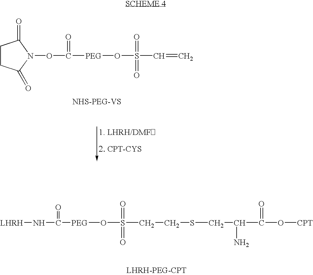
C1CC(=O)N(OC(=O)[PEG]OS(=O)(=O)C=C)C1=O.[LHRH]NC(=O)[PEG]OS(=O)(=O)CCSCC(C(=O)O[CPT])N
